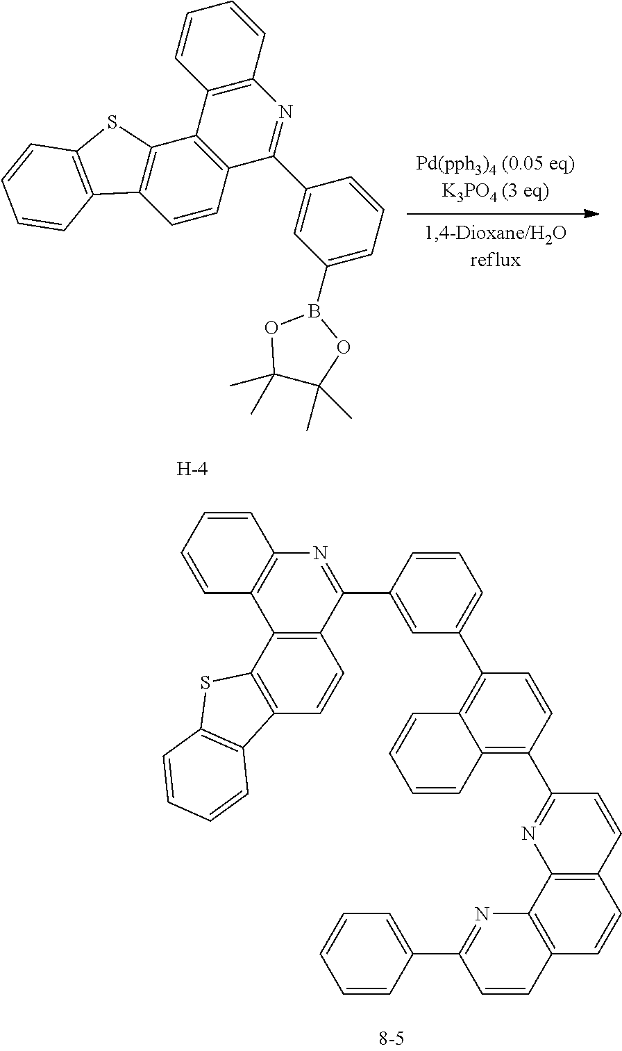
C12=C(C3=C(C(C4=CC(B5OC(C)(C)C(C)(C)O5)=CC=C4)=N1)C=CC1=C3SC3=C1C=CC=C3)C=CC=C2.[H].C12=C(C3=C(C=C1)C1=C(S3)C=CC=C1)C1=C(N=C2C2=CC(C3=C4C(=C(C5=NC6=C(C=C5)C=CC5=C6N=C(C6=CC=CC=C6)C=C5)C=C3)C=CC=C4)=CC=C2)C=CC=C1
